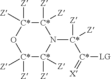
[C*]1([Z])([Z])[C*]([Z])([Z])O[C*]([Z])([Z])[C*]([Z])([Z])N1[C*]([Z])([C*](=[X])[LG])[Z]
